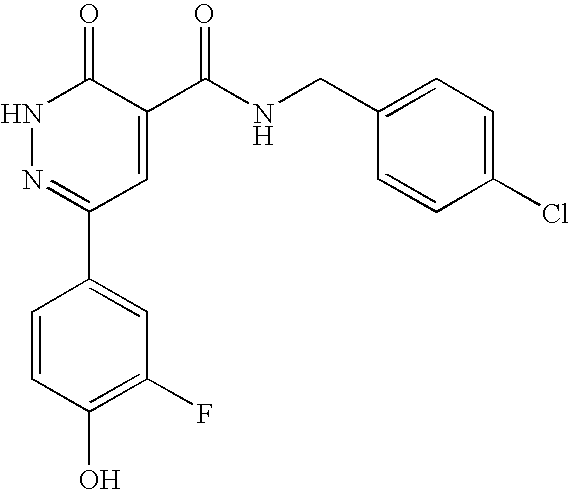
N1N=C(C2=CC(F)=C(O)C=C2)C=C(C(NCC2=CC=C(Cl)C=C2)=O)C1=O
